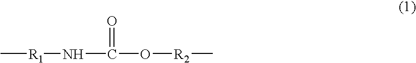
C[R1]NC(=O)O[R2]C
